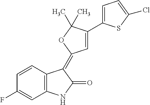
C1=CC(F)=CC2=C1C(=C1C=C(C3=CC=C(Cl)S3)C(C)(C)O1)C(=O)N2
